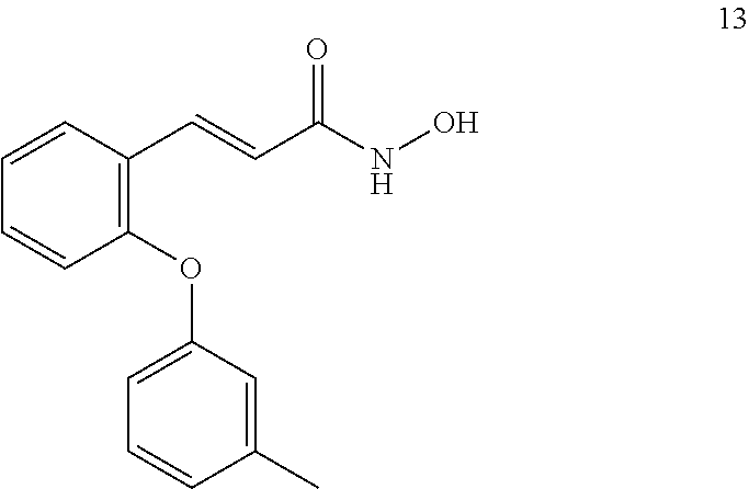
C1(OC2=CC=CC(C)=C2)=C(C=CC(NO)=O)C=CC=C1
